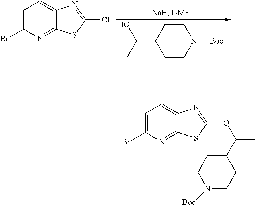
C1CC(C(C)O)CCN1[Boc].C1=C(Br)N=C2C(=C1)N=C(Cl)S2.C1=C(Br)N=C2C(=C1)N=C(OC(C)C1CCN([Boc])CC1)S2
